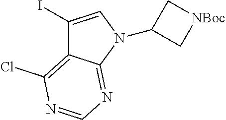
C1(I)=CN(C2C[NBoc]C2)C2=NC=NC(Cl)=C12
